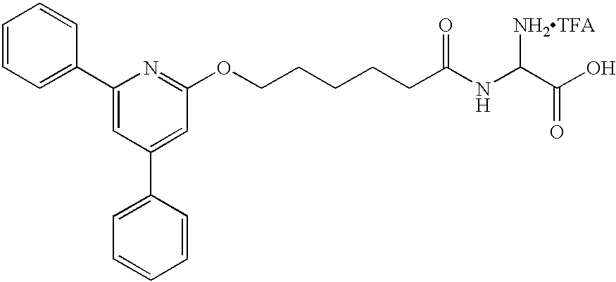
C1=CC=C(C2=CC(C3=CC=CC=C3)=CC(OCCCCCC(NC(C(O)=O)[NH2TFA])=O)=N2)C=C1
